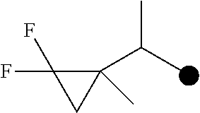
C1(C(C)C)(C)C(F)(F)C1
